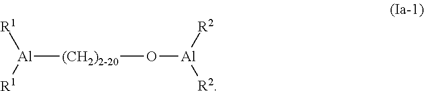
[Al]([(CH2)2-20]O[Al]([R2])[R2])([R1])[R1]
